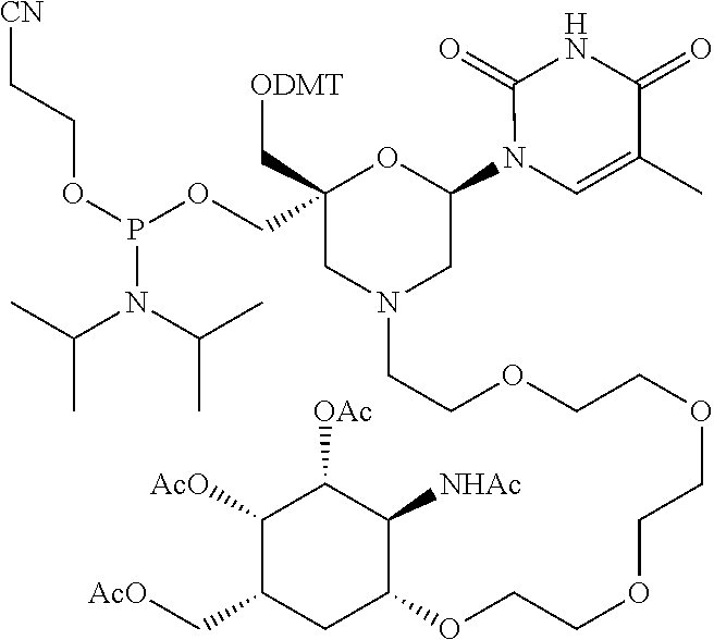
C1(N2C=C(C)C(=O)NC2=O)OC(COP(OCC[CN])N(C(C)C)C(C)C)(C[ODMT])CN(CCOCCOCCOCCOC2C([NHAc])C([OAc])C([AcO])C(C[AcO])C2)C1
